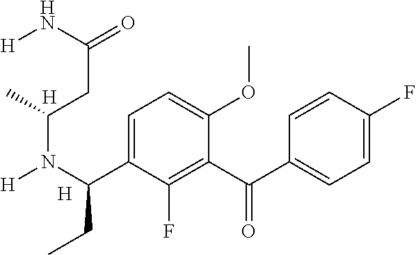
[H].C1=C(C(N([H])C(CC(N[H])=O)C)CC)C(F)=C(C(=O)C2=CC=C(F)C=C2)C(OC)=C1.[H]
